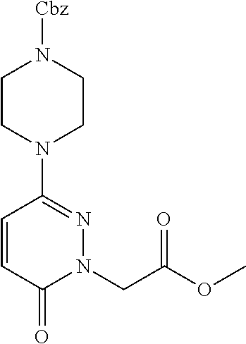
C1=CC(=O)N(CC(OC)=O)N=C1N1CCN([Cbz])CC1
